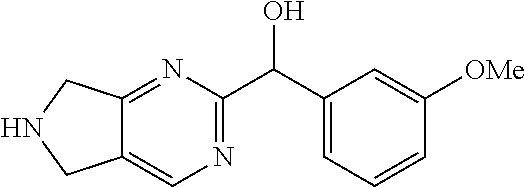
C12=NC(C(C3=CC=CC([OMe])=C3)O)=NC=C1CNC2
